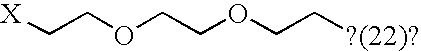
[X]CCOCCOCC[?(22)?]
